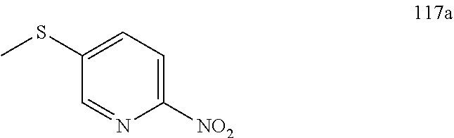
C1(SC)=CC=C([NO2])N=C1
